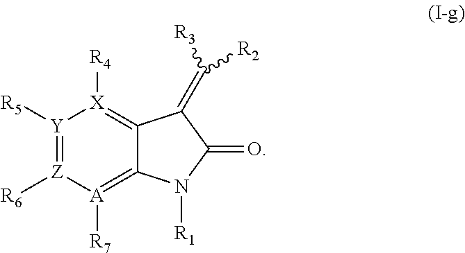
[Y]1([R5])=[Z]([R6])[A]([R7])=C2C(=[X]1[R4])C(=C([R3])[R2])C(=O)N2[R1]
